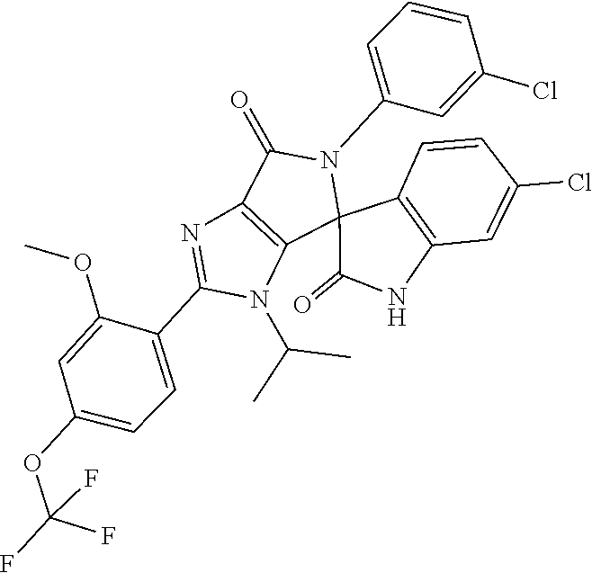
C1(C2=CC=C(OC(F)(F)F)C=C2OC)=NC2=C(N1C(C)C)C1(N(C3=CC=CC(Cl)=C3)C2=O)C2=C(C=C(Cl)C=C2)NC1=O
